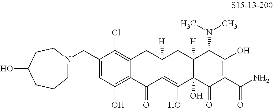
C1(CN2CCCC(O)CC2)=CC(O)=C2C(=C1Cl)CC1([H])C(=C(O)C3(O)C([H])(C1)C(N(C)C)C(O)=C(C(N)=O)C3=O)C2=O
